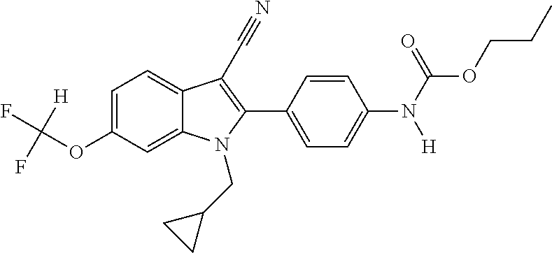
C1=C(OC(F)(F)[H])C=C2C(=C1)C(C#N)=C(C1=CC=C(N(C(OCCC)=O)[H])C=C1)N2CC1CC1
